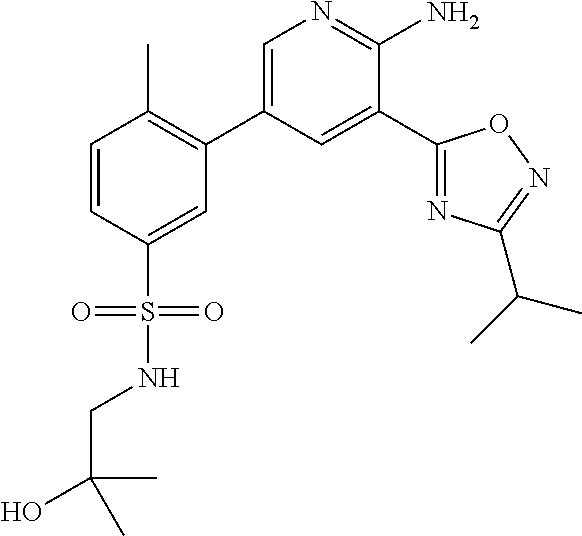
C1=C(C2=C(C)C=CC(S(NCC(O)(C)C)(=O)=O)=C2)C=C(C2=NC(C(C)C)=NO2)C(N)=N1
